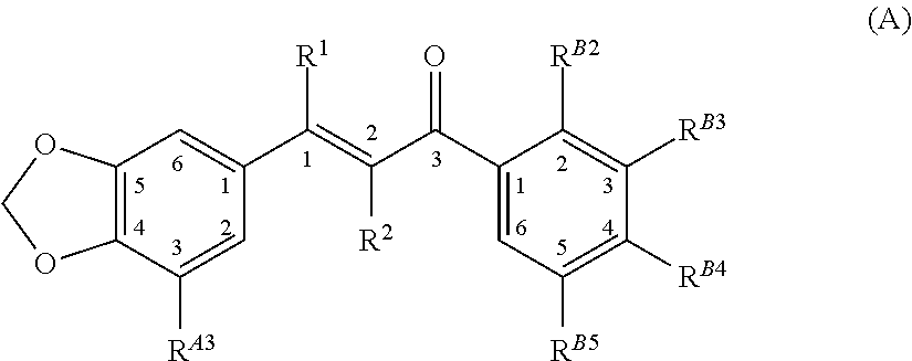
C1(C(=C(C(C2=CC([RB5])=C([RB4])C([RB3])=C2[RB2])=O)[R2])[R1])=CC2=C(C([RA3])=C1)OCO2
